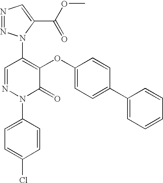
C1(N2N=NC=C2C(OC)=O)=C(OC2=CC=C(C3=CC=CC=C3)C=C2)C(=O)N(C2=CC=C(Cl)C=C2)N=C1
